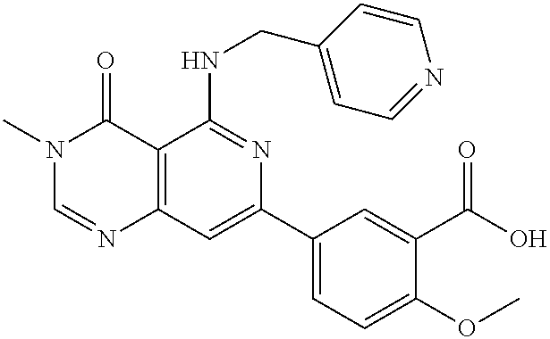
C12=C(C=C(C3=CC=C(OC)C(C(O)=O)=C3)N=C1NCC1=CC=NC=C1)N=CN(C)C2=O
